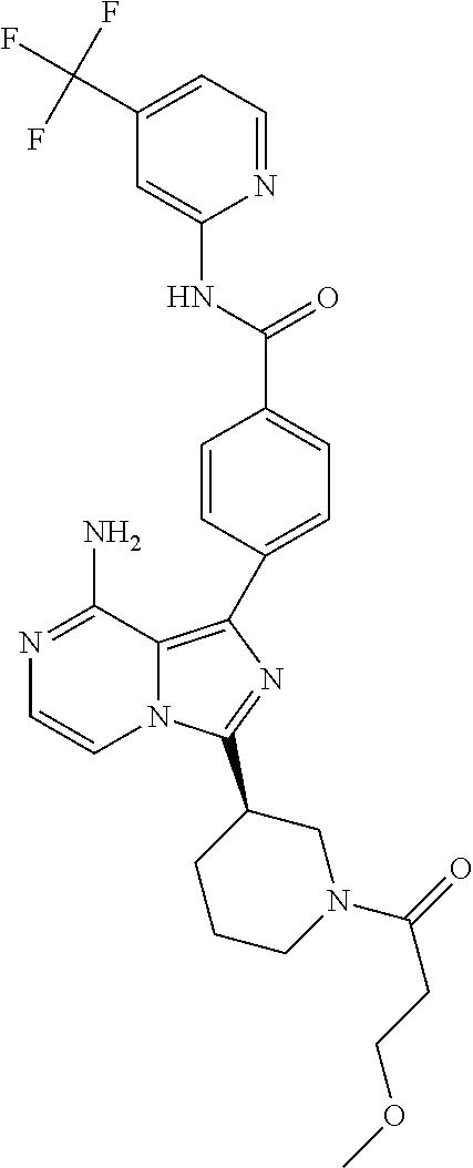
N1=C(N)C2=C(C3=CC=C(C(NC4=CC(C(F)(F)F)=CC=N4)=O)C=C3)N=C(C3CCCN(C(=O)CCOC)C3)N2C=C1
